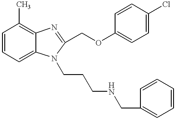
C1=CC=C2C(=C1C)N=C(COC1=CC=C(Cl)C=C1)N2CCCNCC1=CC=CC=C1
